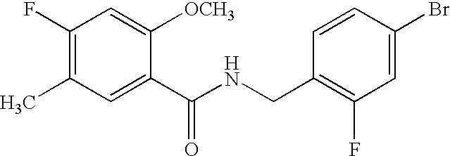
C1(F)=C(C)C=C(C(NCC2=C(F)C=C(Br)C=C2)=O)C([OCH3])=C1
